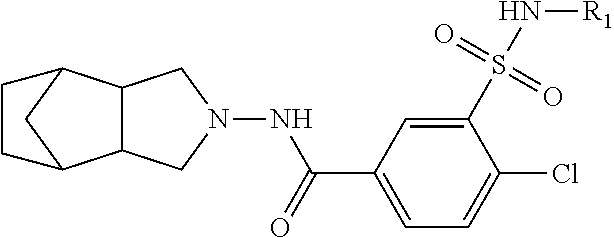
C12C(CN(NC(=O)C3=CC=C(Cl)C(S(N[R1])(=O)=O)=C3)C1)C1CC2CC1
